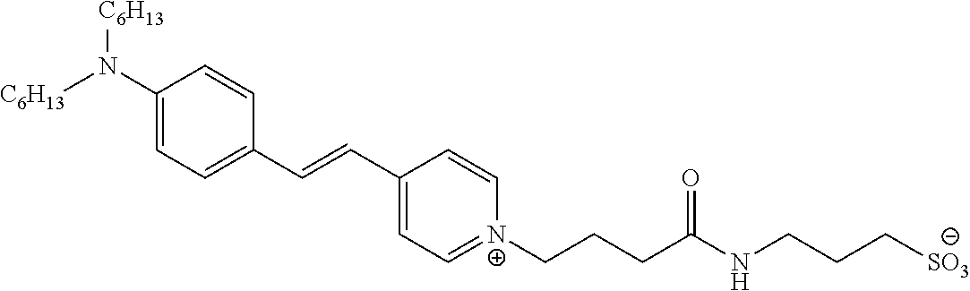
[C6H13]N(C1=CC=C(C=CC2=CC=[N+](CCCC(NCCC[SO3])=O)C=C2)C=C1)[C6H13]
